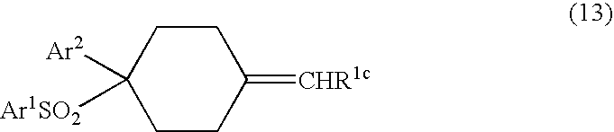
C1CC(=[CHR1c])CCC1([Ar2])[Ar1SO2]
